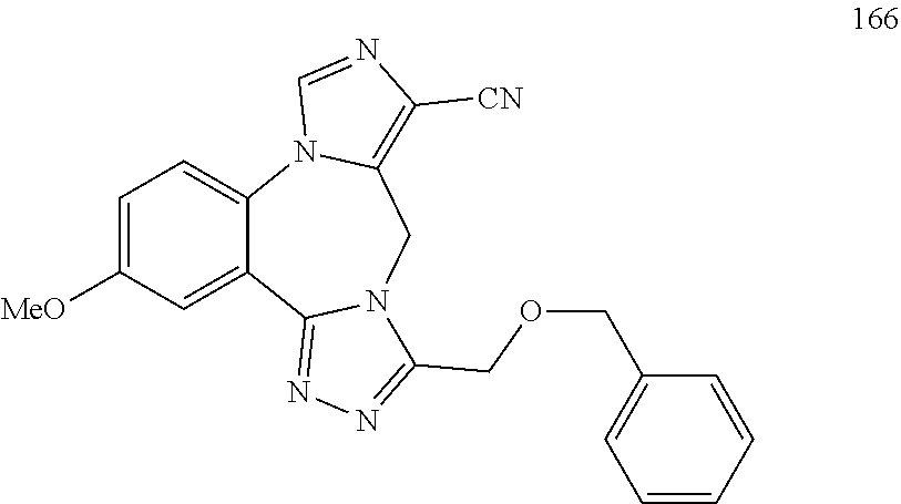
C1=C([MeO])C=C2C(=C1)N1C(=C([CN])N=C1)CN1C2=NN=C1COCC1=CC=CC=C1
